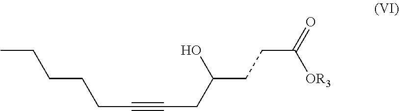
CCCCCC#CCC(CCC(=O)[OR3])O
